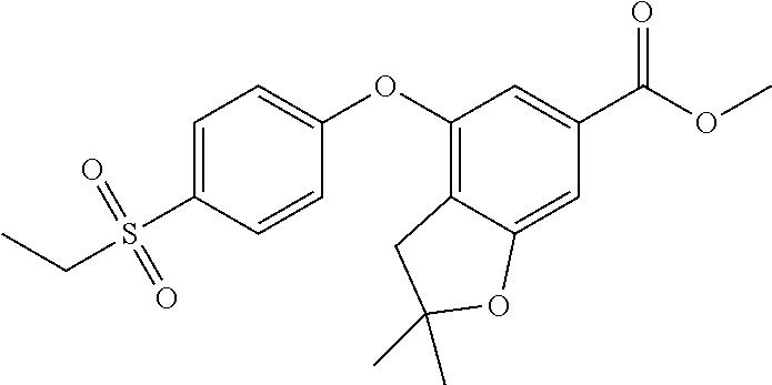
C1=C(S(CC)(=O)=O)C=CC(OC2=C3C(=CC(C(OC)=O)=C2)OC(C)(C)C3)=C1
